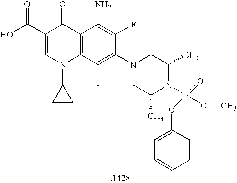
OC(C1=CN(C2CC2)C2=C(C1=O)C(N)=C(F)C(N1CC(C)N(P(OC)(=O)OC3=CC=CC=C3)C(C)C1)=C2F)=O
